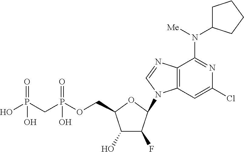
C1(O)C(F)C(N2C3=C(N=C2)C(N(C2CCCC2)[Me])=NC(Cl)=C3)OC1COP(CP(O)(=O)O)(=O)O
